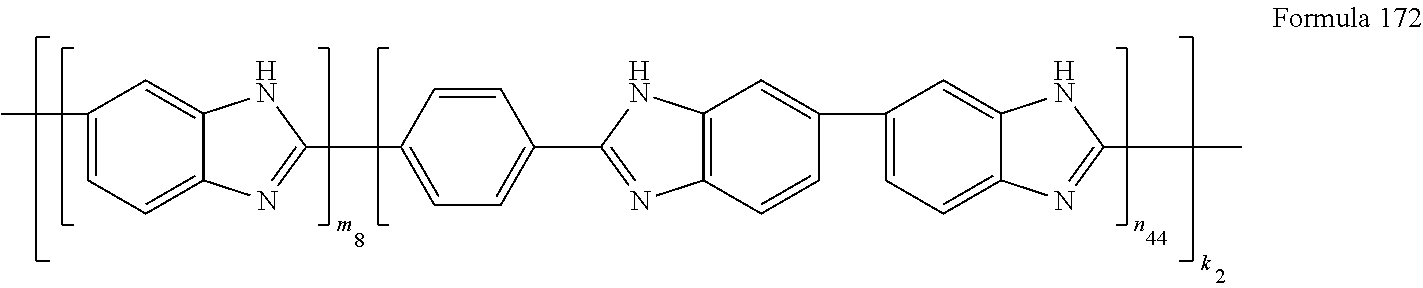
C12=CC=C(C)C=C1NC(C1=CC=C(C3=NC4=C(C=C(C5=CC=C6C(=C5)NC(C)=N6)C=C4)N3)C=C1)=N2
